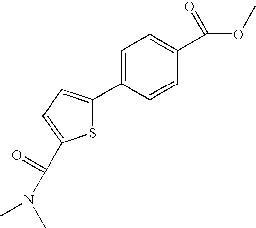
C1=C(C2=CC=C(C(N(C)C)=O)S2)C=CC(C(=O)OC)=C1
